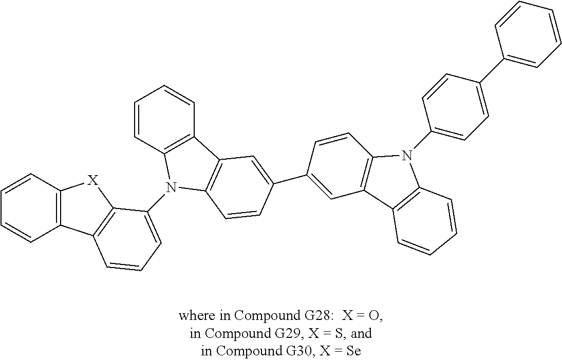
C1=CC2=C(C=C1)C1=C([X]2)C(N2C3=C(C=CC=C3)C3=C2C=CC(C2=CC4=C(C=C2)N(C2=CC=C(C5=CC=CC=C5)C=C2)C2=C4C=CC=C2)=C3)=CC=C1
